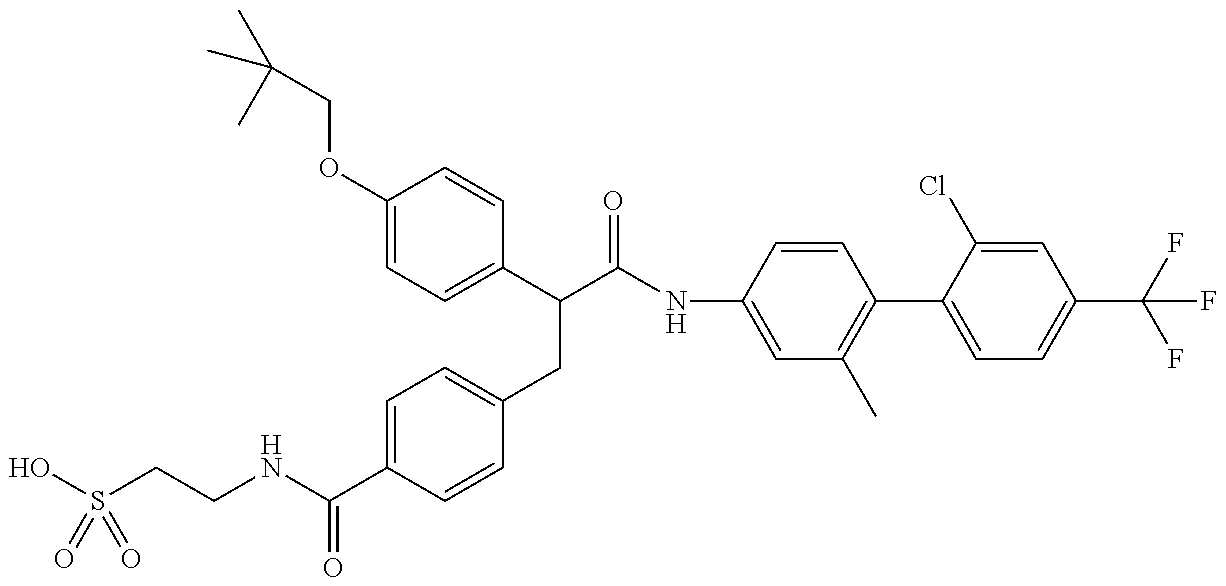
OS(CCNC(C1=CC=C(CC(C(=O)NC2=CC(C)=C(C3=CC=C(C(F)(F)F)C=C3Cl)C=C2)C2=CC=C(OCC(C)(C)C)C=C2)C=C1)=O)(=O)=O
